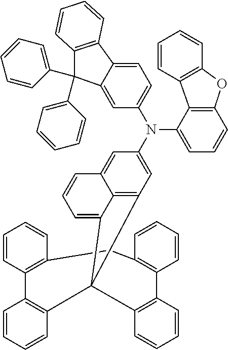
C12=C3C=C(N(C4=CC=C5C(=C4)C(C4=CC=CC=C4)(C4=CC=CC=C4)C4=C5C=CC=C4)C4=CC=CC5=C4C4=C(O5)C=CC=C4)C=C1C=CC=C2C31C2=C(C3=C(C=CC=C3)CC3=C(C=CC=C3)C3=C1C=CC=C3)C=CC=C2
